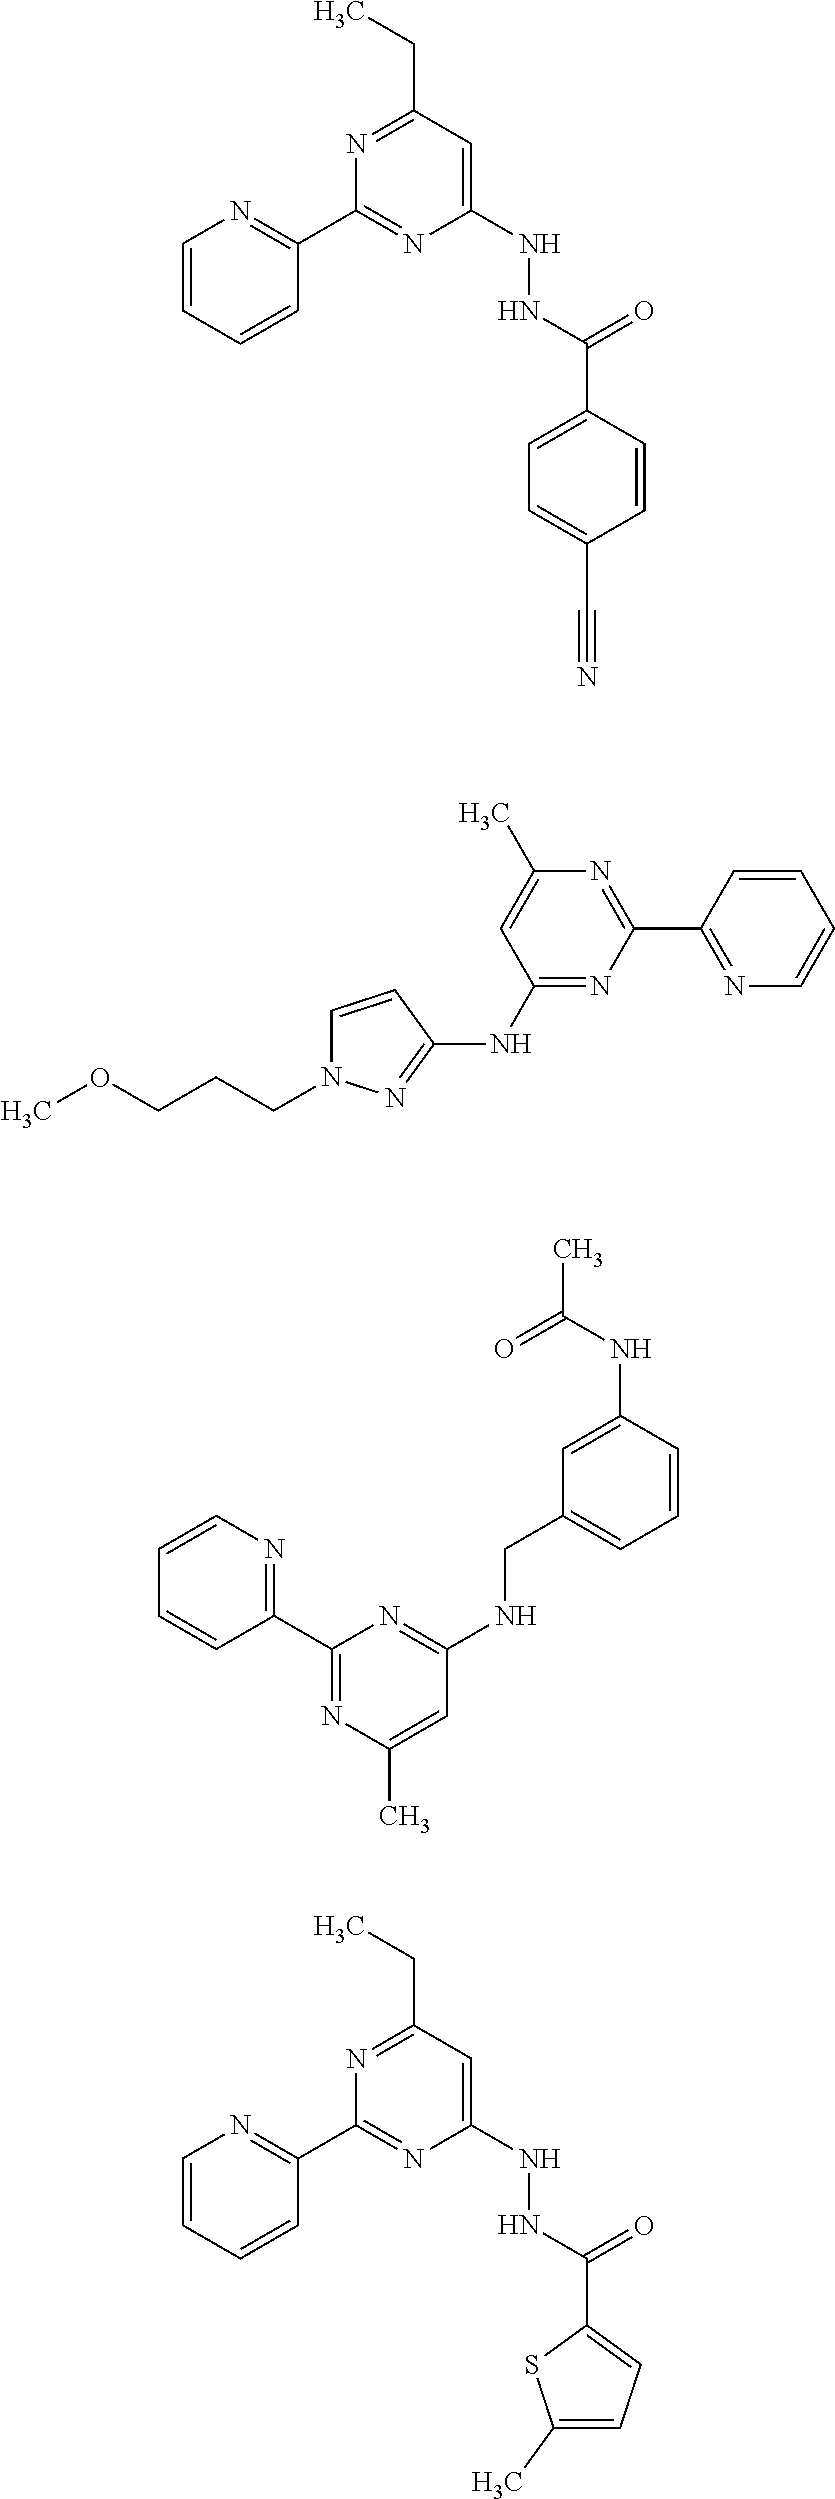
N1=C(CC)C=C(NNC(C2=CC=C(C#N)C=C2)=O)N=C1C1=NC=CC=C1.N1=C(C2=NC=CC=C2)N=C(NC2=NN(CCCOC)C=C2)C=C1C.C1=CN=C(C2=NC(C)=CC(NCC3=CC=CC(NC(C)=O)=C3)=N2)C=C1.N1=C(CC)C=C(NNC(C2=CC=C(C)S2)=O)N=C1C1=NC=CC=C1
